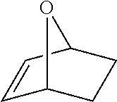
C1=CC2CCC1O2
